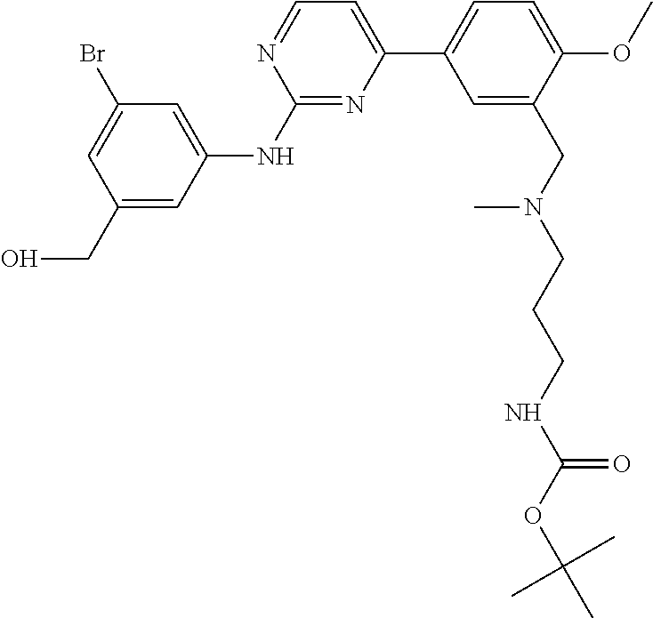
C1=C(NC2=NC(C3=CC=C(OC)C(CN(CCCNC(OC(C)(C)C)=O)C)=C3)=CC=N2)C=C(CO)C=C1Br
